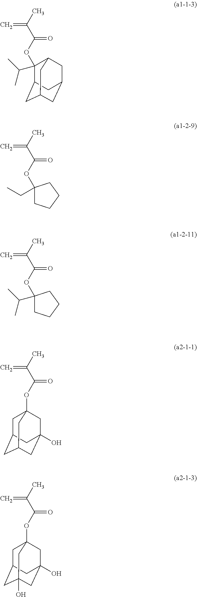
C1(C(C)C)(OC(C(C)=C)=O)C2CC3CC(CC1C3)C2.C1(OC(C(C)=C)=O)(CC)CCCC1.C1(OC(C(C)=C)=O)(C(C)C)CCCC1.O(C(C(C)=C)=O)C12CC3CC(CC(O)(C1)C3)C2.O(C(C(C)=C)=O)C12CC3CC(O)(CC(O)(C1)C3)C2
